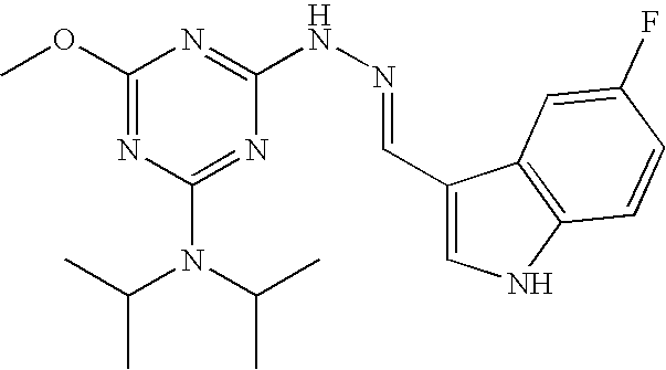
C1(OC)=NC(N(C(C)C)C(C)C)=NC(NN=CC2=CNC3=C2C=C(F)C=C3)=N1
